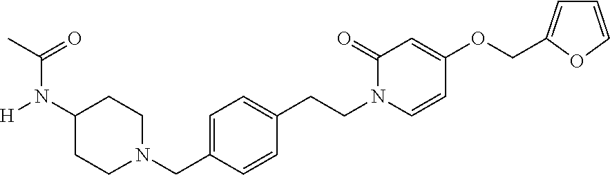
C1N(CC2=CC=C(CCN3C(=O)C=C(OCC4=CC=CO4)C=C3)C=C2)CCC(N(C(C)=O)[H])C1
